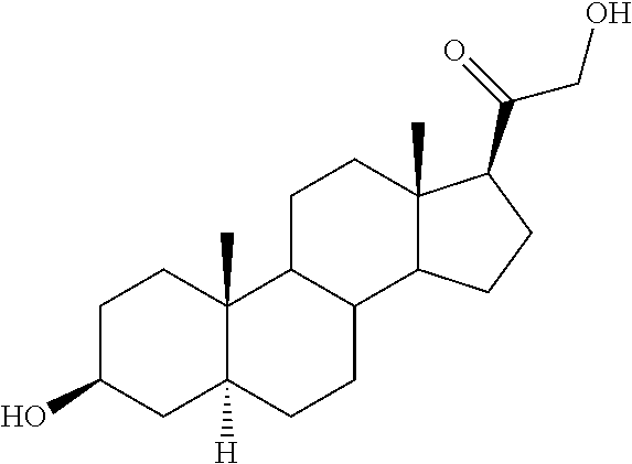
C1C(O)CC2([H])C(C)(C1)C1C(CC2)C2C(C)(CC1)C(C(=O)CO)CC2
